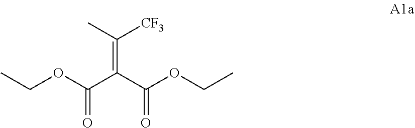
C(OC(C(C(OCC)=O)=C([CF3])C)=O)C
